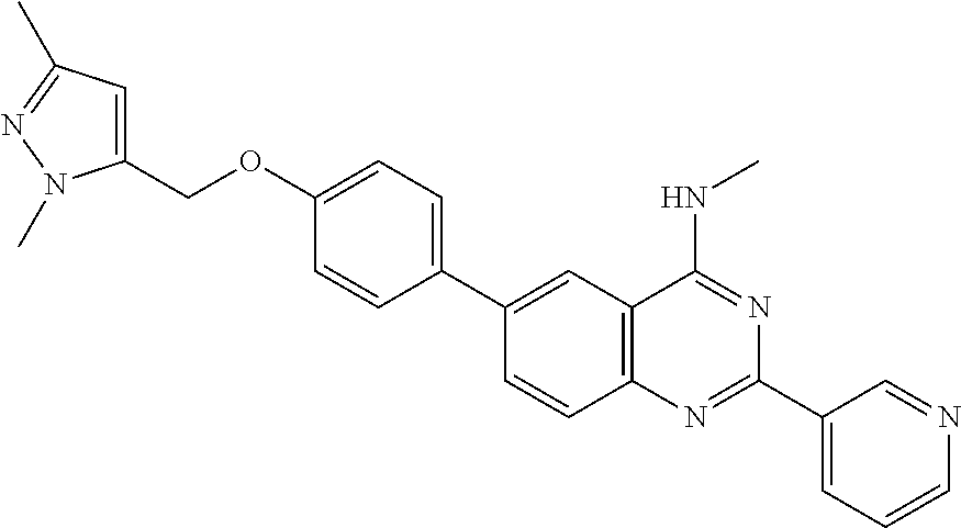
C1(C2=CC3=C(C=C2)N=C(C2=CC=CN=C2)N=C3NC)=CC=C(OCC2=CC(C)=NN2C)C=C1
